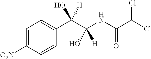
C1=C([O2N])C=CC(C(C(NC(C(Cl)Cl)=O)(O)[H])(O)[H])=C1
